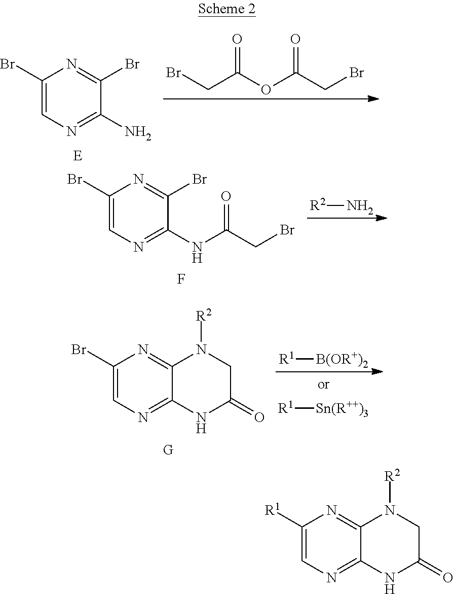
BrCC(OC(CBr)=O)=O.C1(Br)=CN=C(N)C(Br)=N1.[E].C1(Br)=CN=C(NC(CBr)=O)C(Br)=N1.F.[R2]N.C1([R1])=CN=C2C(=N1)N([R2])CC(=O)N2.C1(Br)=CN=C2C(=N1)N([R2])CC(=O)N2.[G].[R1][Sn(R++)3].[R1][B(OR+)2]
